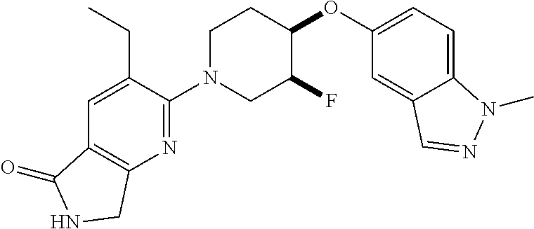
C1N(C2=NC3=C(C=C2CC)C(=O)NC3)CC(F)C(OC2=CC=C3C(=C2)C=NN3C)C1
